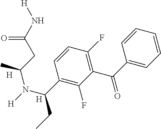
[H].[H].C1=CC=CC(C(=O)C2=C(F)C=CC(C(N([H])C(CC(N[H])=O)C)CC)=C2F)=C1
